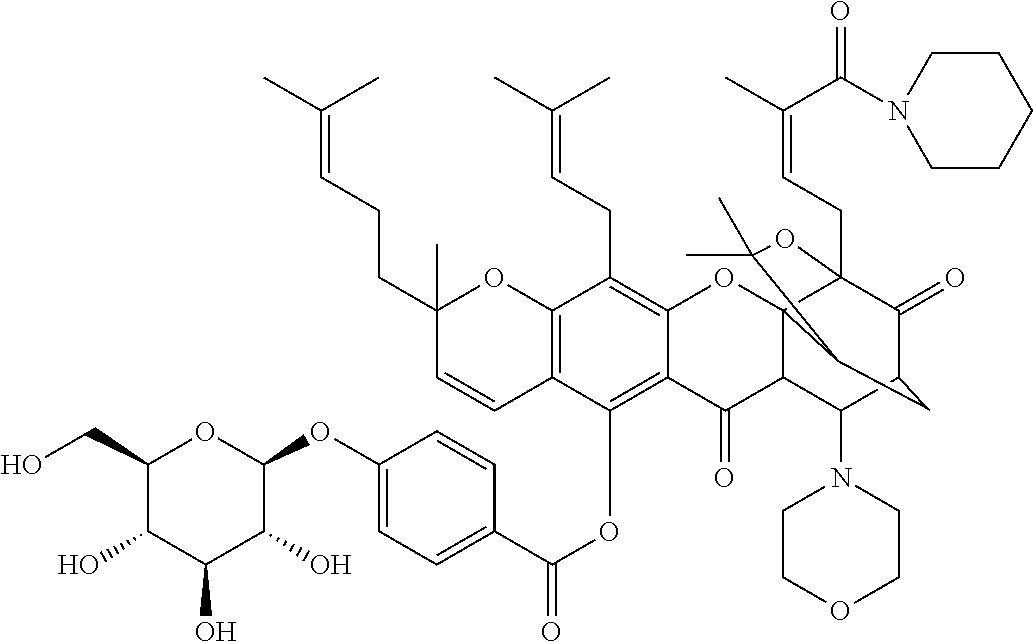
C1(O)C(CO)OC(OC2=CC=C(C(OC3=C4C(=C(CC=C(C)C)C5=C3C=CC(C)(CCC=C(C)C)O5)OC35C(C4=O)C(N4CCOCC4)C4C(=O)C3(CC=C(C)C(=O)N3CCCCC3)OC(C)(C)C5C4)=O)C=C2)C(O)C1O
